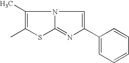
C1(C)=C(C)SC2=NC(C3=CC=CC=C3)=CN12
